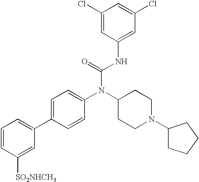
C1=CC([SO2NHCH3])=CC(C2=CC=C(N(C3CCN(C4CCCC4)CC3)C(=O)NC3=CC(Cl)=CC(Cl)=C3)C=C2)=C1
